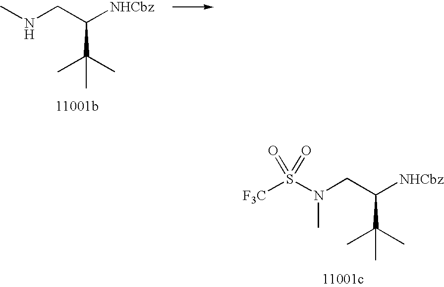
[F3C]S(N(CC([NHCbz])C(C)(C)C)C)(=O)=O.CNCC([NHCbz])C(C)(C)C
